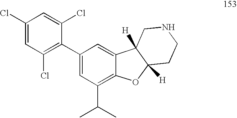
C1(Cl)=CC(Cl)=C(C2=CC(C(C)C)=C3C(=C2)C2([H])C([H])(O3)CCNC2)C(Cl)=C1
